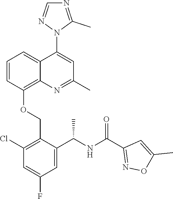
C1=CC(OCC2=C(Cl)C=C(F)C=C2C(NC(C2=NOC(C)=C2)=O)C)=C2C(=C1)C(N1C(C)=NC=N1)=CC(C)=N2
